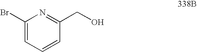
C1(Br)=CC=CC(CO)=N1
